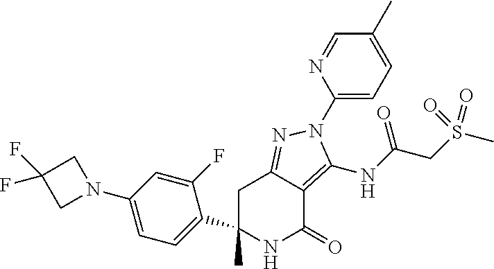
C1C2=NN(C3=CC=C(C)C=N3)C(NC(CS(C)(=O)=O)=O)=C2C(=O)NC1(C)C1=CC=C(N2CC(F)(F)C2)C=C1F
